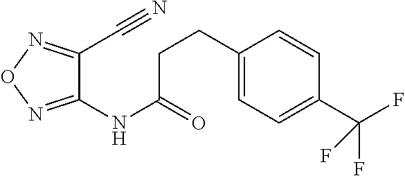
C(C1=CC=C(C(F)(F)F)C=C1)CC(=O)NC1=NON=C1C#N
